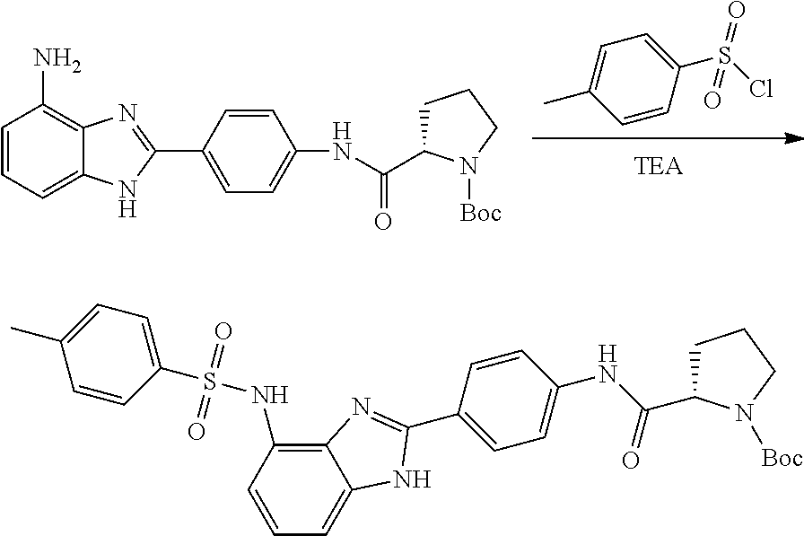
C1=CC(S(Cl)(=O)=O)=CC=C1C.C1=CC=C2C(=C1N)N=C(C1=CC=C(NC(C3CCCN3[Boc])=O)C=C1)N2.C1(C2=NC3=C(NS(C4=CC=C(C)C=C4)(=O)=O)C=CC=C3N2)=CC=C(NC(=O)C2CCCN2[Boc])C=C1
